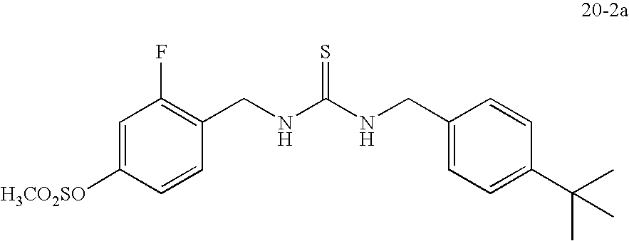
C(NC(NCC1=CC=C(C(C)(C)C)C=C1)=S)C1=C(F)C=C([H3CO2SO])C=C1
